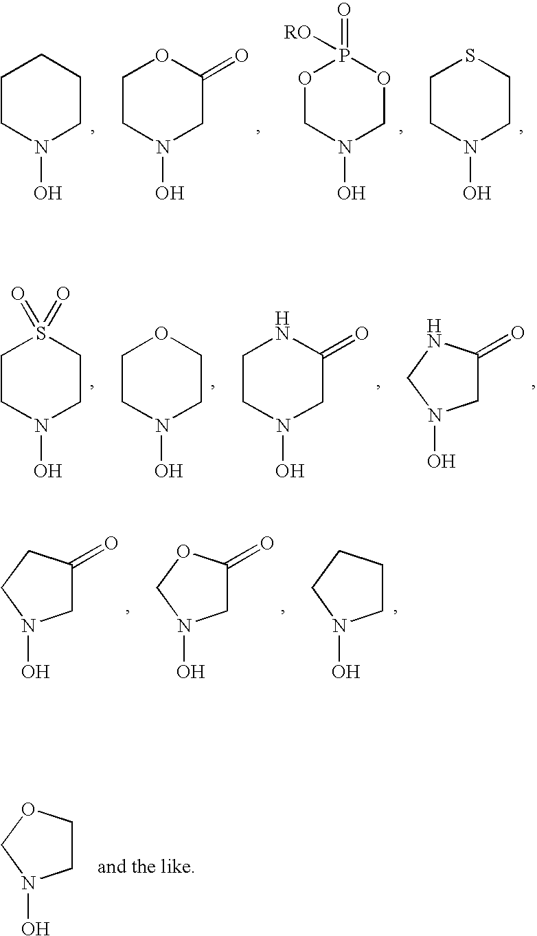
C1CN(O)CCC1.C1CN(O)CC(=O)O1.O1CN(O)COP1(=O)[RO].C1CN(O)CCS1.C1CN(O)CCS1(=O)=O.C1CN(O)CCO1.C1CN(O)CC(=O)N1.C1C(=O)NCN1O.C1C(=O)CCN1O.C1C(=O)OCN1O.C1CCCN1O.C1COCN1O
